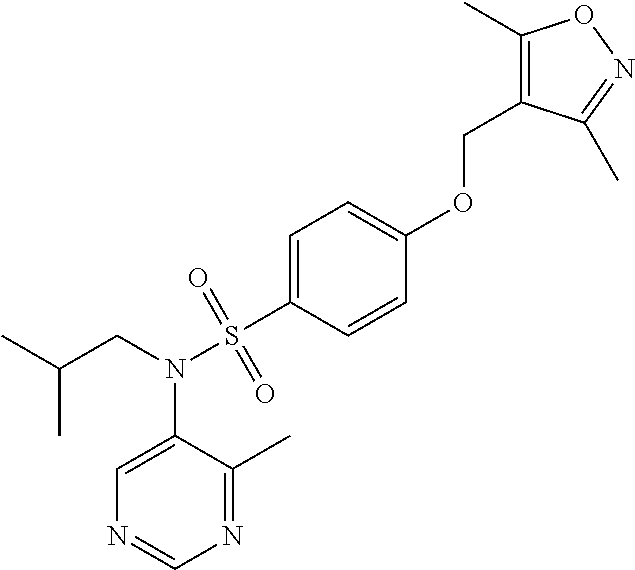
CC(CN(S(C1=CC=C(OCC2=C(C)ON=C2C)C=C1)(=O)=O)C1=CN=CN=C1C)C
